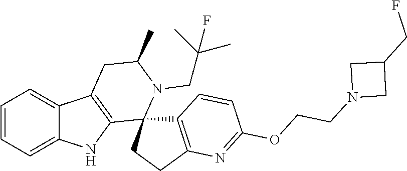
C1=CC=C2C(=C1)C1=C(N2)C2(N(CC(C)(C)F)C(C)C1)C1=C(CC2)N=C(OCCN2CC(CF)C2)C=C1
